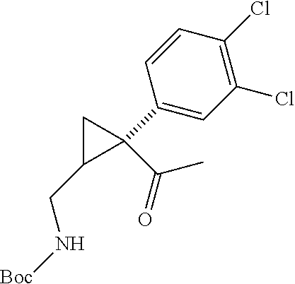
C1=CC(Cl)=C(Cl)C=C1C1(C(=O)C)CC1CN[Boc]
